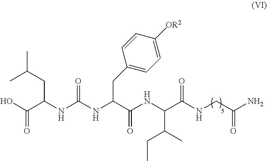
N(C(NC(C(NC(C(NCC(N)=O)=O)C(C)CC)=O)CC1=CC=C([OR2])C=C1)=O)C(CC(C)C)C(O)=O
